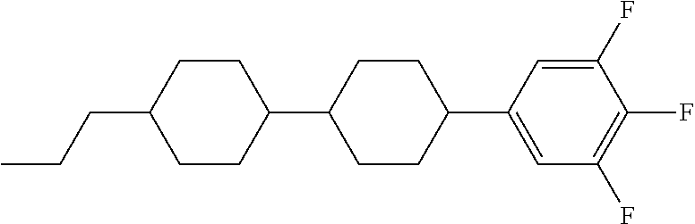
C1(F)=CC(C2CCC(C3CCC(CCC)CC3)CC2)=CC(F)=C1F
